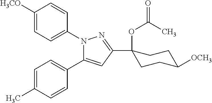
C1=C([H3CO])C=CC(N2C(C3=CC=C(C)C=C3)=CC(C3(OC(=O)C)CCC([OCH3])CC3)=N2)=C1
